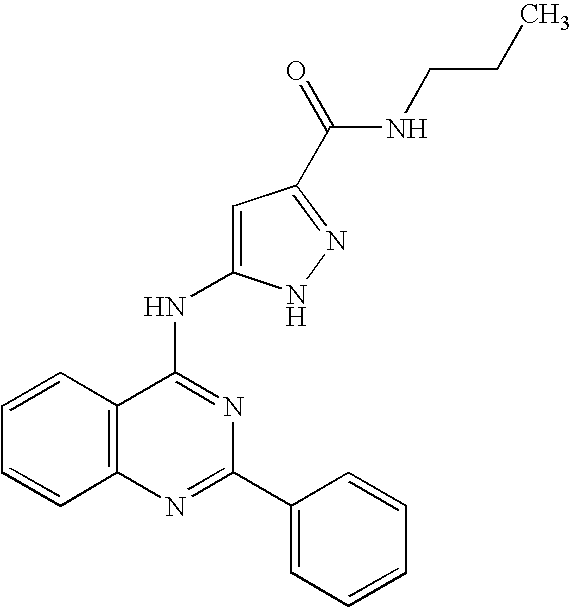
C12=C(N=C(C3=CC=CC=C3)N=C1NC1=CC(C(=O)NCCC)=NN1)C=CC=C2
